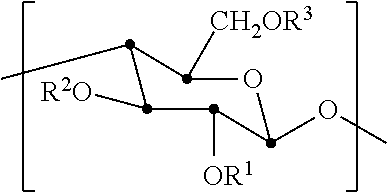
O1C([CH2OR3])C(C)C([R2O])C([OR1])C1OC
